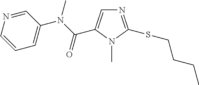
N1=C(SCCCC)N(C)C(C(N(C2=CC=CN=C2)C)=O)=C1
